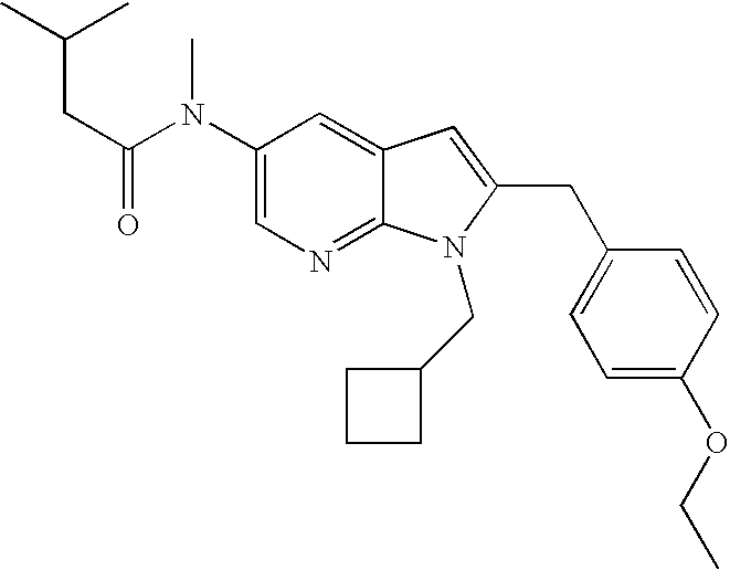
C1(N(C(CC(C)C)=O)C)=CN=C2C(=C1)C=C(CC1=CC=C(OCC)C=C1)N2CC1CCC1
